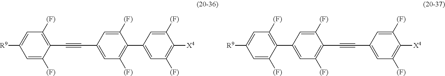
C1([(F)])=C(C#CC2=CC([(F)])=C(C3=CC([(F)])=C([X4])C([(F)])=C3)C([(F)])=C2)C([(F)])=CC([R9])=C1.C1([(F)])=C(C2=CC([(F)])=C(C#CC3=CC([(F)])=C([X4])C([(F)])=C3)C([(F)])=C2)C([(F)])=CC([R9])=C1
